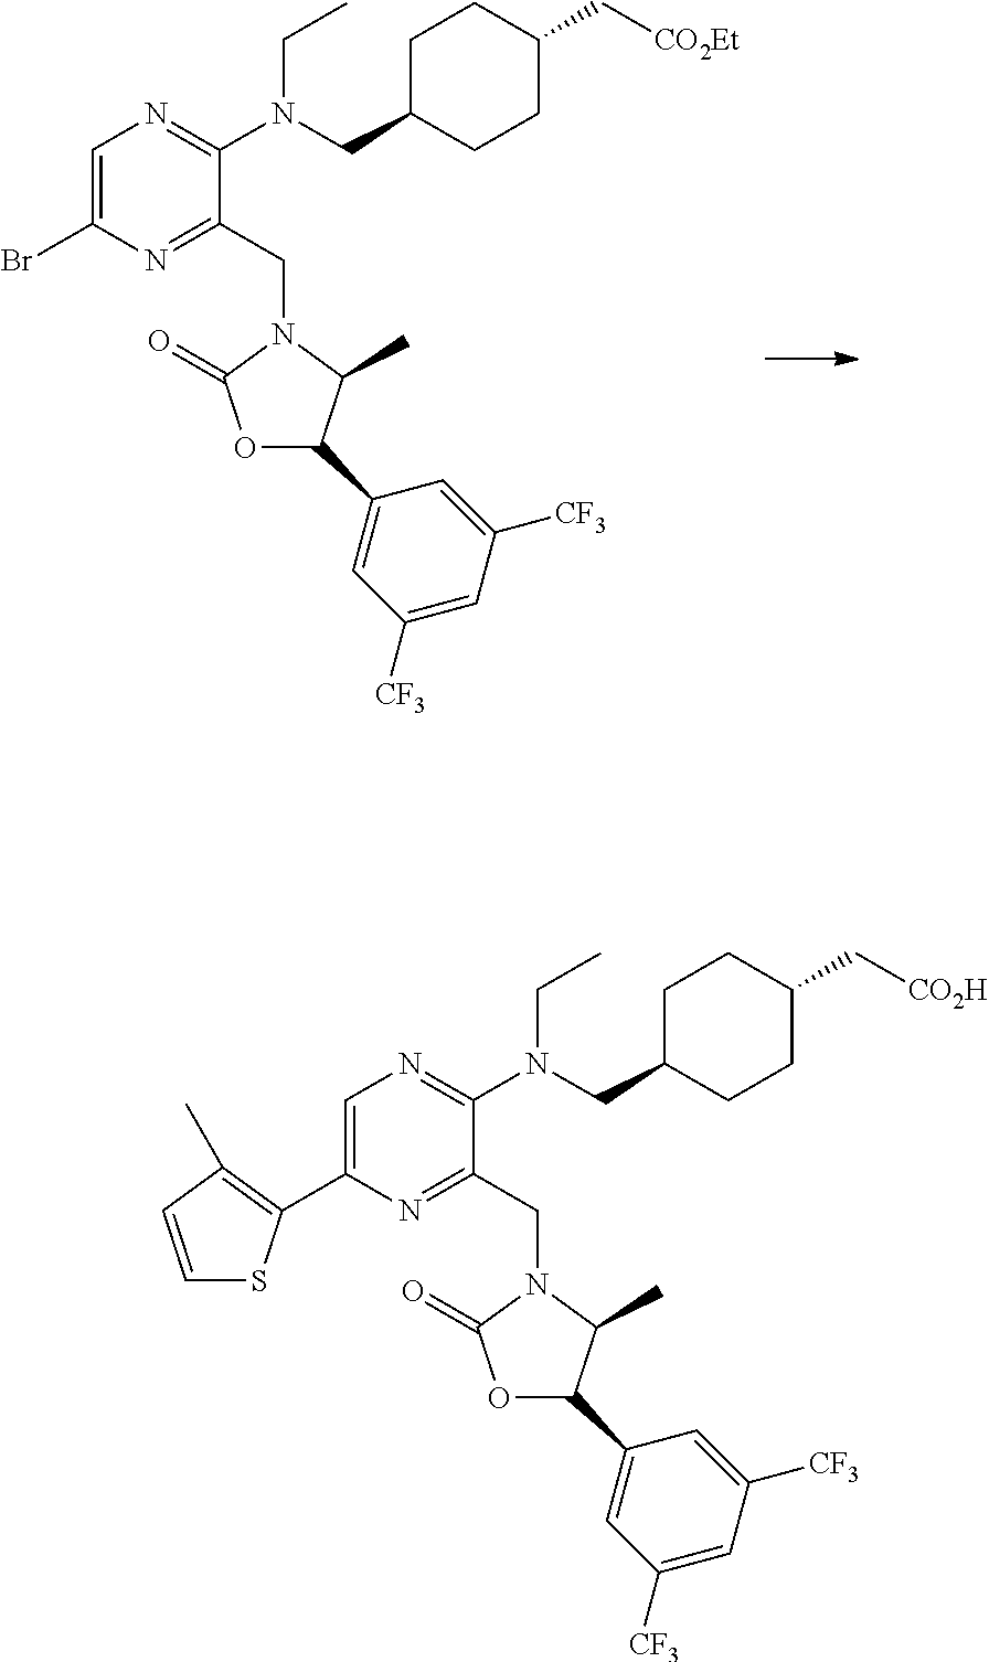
C1=C(Br)N=C(CN2C(C)C(C3=CC([CF3])=CC([CF3])=C3)OC2=O)C(N(CC)CC2CCC(C[CO2Et])CC2)=N1.C1=C(C2=C(C)C=CS2)N=C(CN2C(C)C(C3=CC([CF3])=CC([CF3])=C3)OC2=O)C(N(CC)CC2CCC(C[CO2H])CC2)=N1
